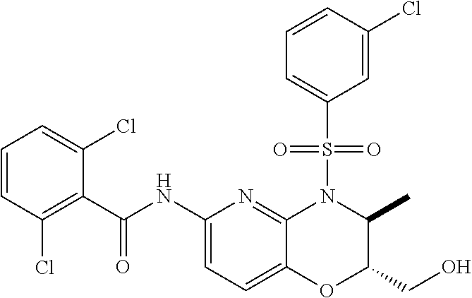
C1(C(NC2=CC=C3C(=N2)N(S(C2=CC=CC(Cl)=C2)(=O)=O)C(C)C(CO)O3)=O)=C(Cl)C=CC=C1Cl
